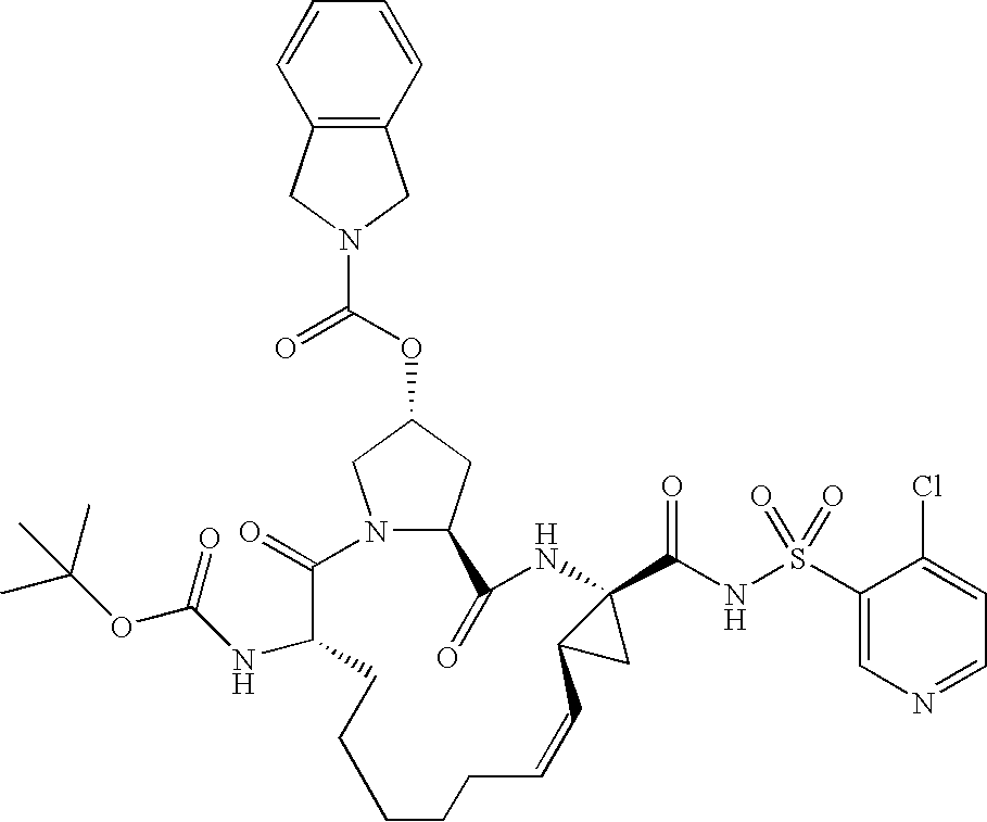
N12C(CC(OC(=O)N3CC4=C(C3)C=CC=C4)C1)C(=O)NC1(C(NS(C3=CN=CC=C3Cl)(=O)=O)=O)C(C1)C=CCCCCCC(NC(OC(C)(C)C)=O)C2=O
